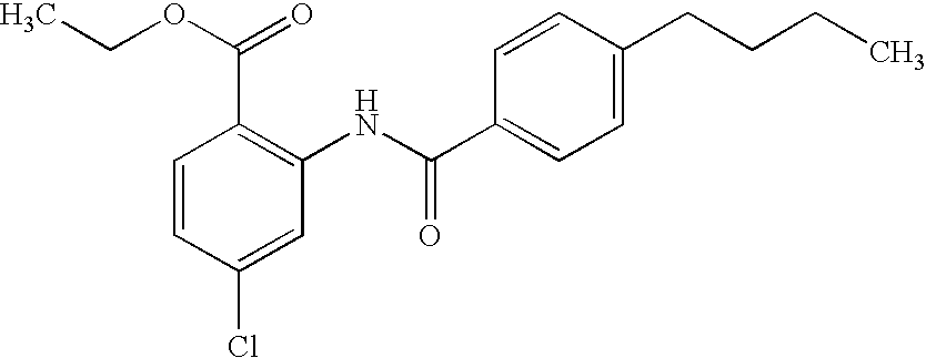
C1=CC(Cl)=CC(NC(=O)C2=CC=C(CCCC)C=C2)=C1C(=O)OCC
